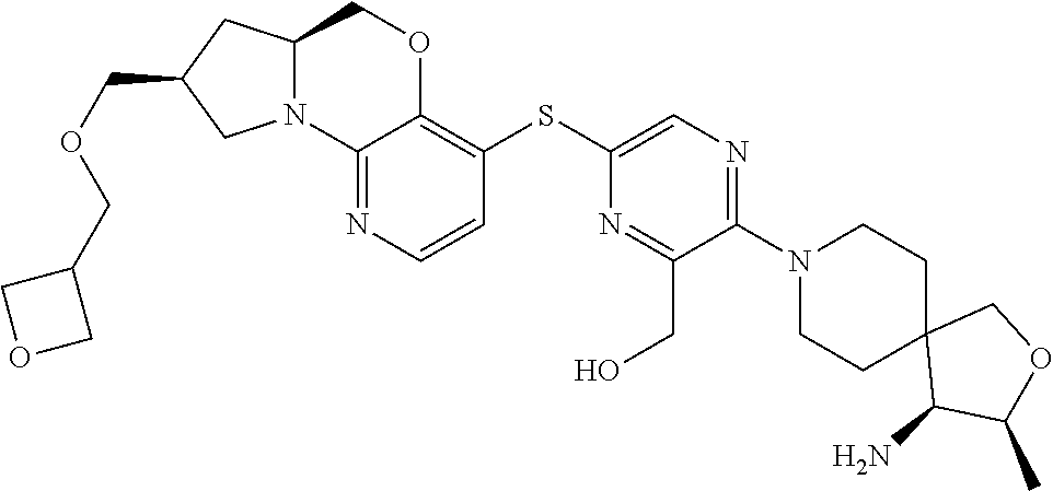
C1(N2CCC3(C(N)C(C)OC3)CC2)=NC=C(SC2=C3OCC4CC(COCC5COC5)CN4C3=NC=C2)N=C1CO
